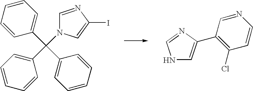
C1=NC(I)=CN1C(C1=CC=CC=C1)(C1=CC=CC=C1)C1=CC=CC=C1.N1C=C(C2=C(Cl)C=CN=C2)N=C1
